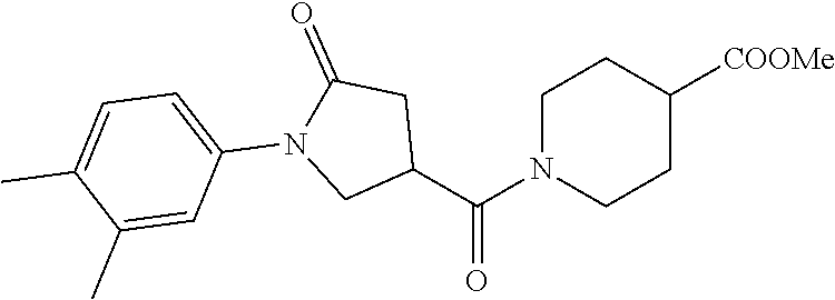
C1N(C(C2CC(=O)N(C3=CC=C(C)C(C)=C3)C2)=O)CCC([COOMe])C1
